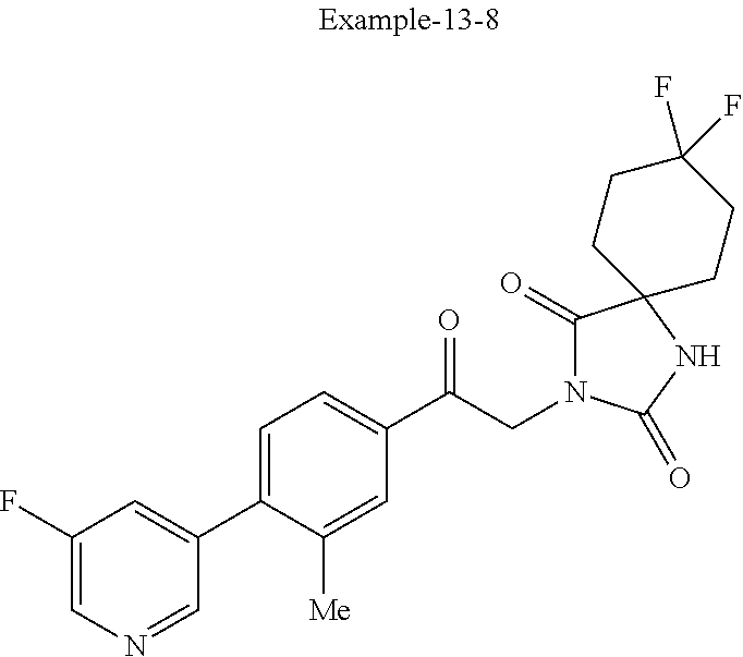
C1(F)=CN=CC(C2=CC=C(C(CN3C(=O)C4(NC3=O)CCC(F)(F)CC4)=O)C=C2[Me])=C1
